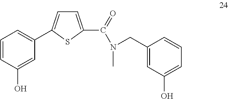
C1(CN(C(C2=CC=C(C3=CC=CC(O)=C3)S2)=O)C)=CC(O)=CC=C1
